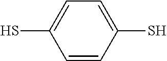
C1=CC(S)=CC=C1S
